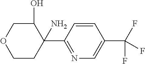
C1CC(C2=NC=C(C(F)(F)F)C=C2)(N)C(O)CO1
